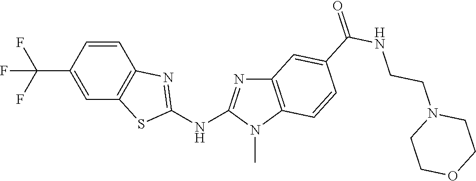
C1(C(F)(F)F)=CC2=C(C=C1)N=C(NC1=NC3=C(N1C)C=CC(C(NCCN1CCOCC1)=O)=C3)S2
